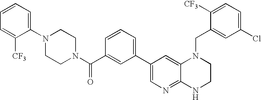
C1(C2=CN=C3C(=C2)N(CC2=CC(Cl)=CC=C2[CF3])CCN3)=CC=CC(C(N2CCN(C3=CC=CC=C3[CF3])CC2)=O)=C1
